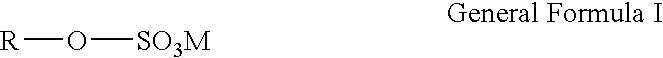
[R]O[SO3M]
